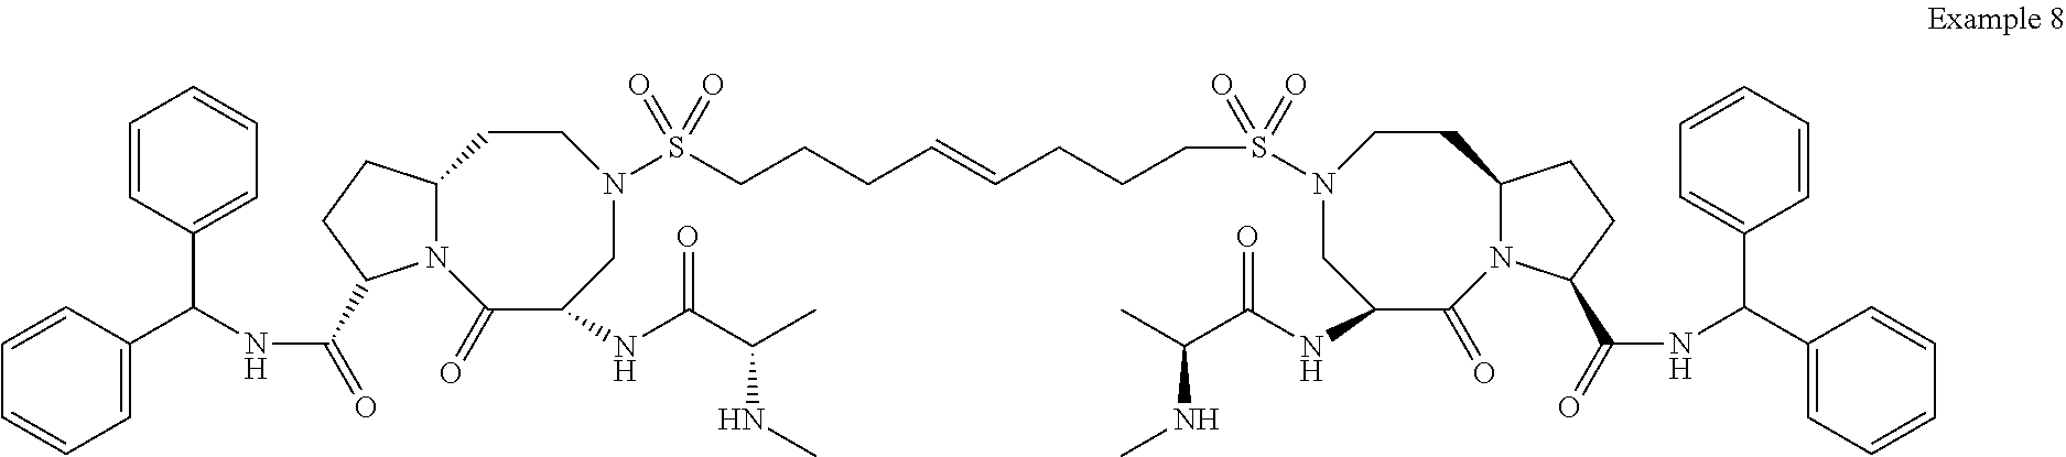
N12C(CCC1C(=O)NC(C1=CC=CC=C1)C1=CC=CC=C1)CCN(S(=O)(CCCC=CCCCS(N1CC(NC(C(C)NC)=O)C(=O)N3C(CC1)CCC3C(=O)NC(C1=CC=CC=C1)C1=CC=CC=C1)(=O)=O)=O)CC(NC(C(C)NC)=O)C2=O
